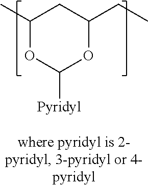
C1(C)OC([Pyridyl])OC(CC)C1
